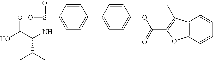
OC(C(NS(=O)(C1=CC=C(C2=CC=C(OC(=O)C3=C(C)C4=C(C=CC=C4)O3)C=C2)C=C1)=O)C(C)C)=O
